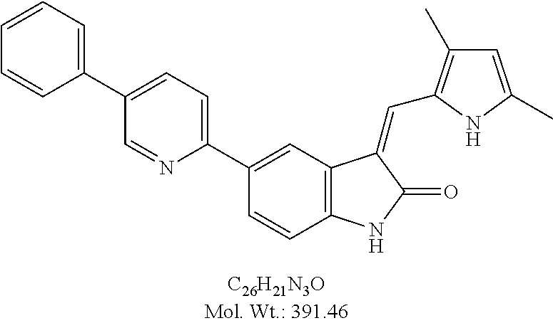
C1(C2=CC3=C(C=C2)NC(=O)C3=CC2=C(C)C=C(C)N2)=CC=C(C2=CC=CC=C2)C=N1
